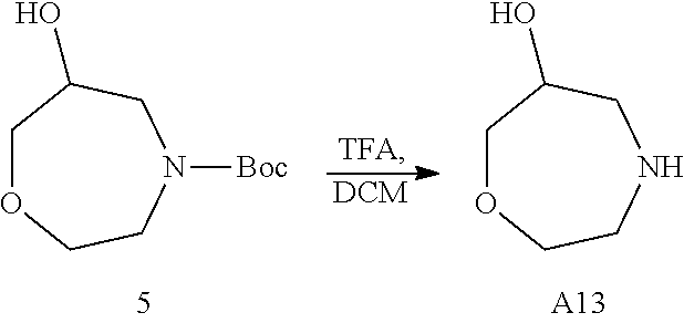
[DCM].[TFA].C1OCCN([Boc])CC1O.C1OCCNCC1O.[A13]
